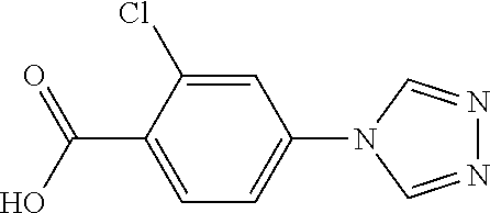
C1=C(C(O)=O)C(Cl)=CC(N2C=NN=C2)=C1
